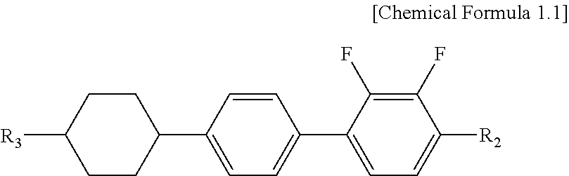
C1CC([R3])CCC1C1=CC=C(C2=CC=C([R2])C(F)=C2F)C=C1
